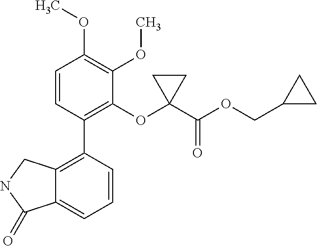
C12=C(C3=C(OC4(C(OCC5CC5)=O)CC4)C(OC)=C(OC)C=C3)C=CC=C1C(=O)NC2
